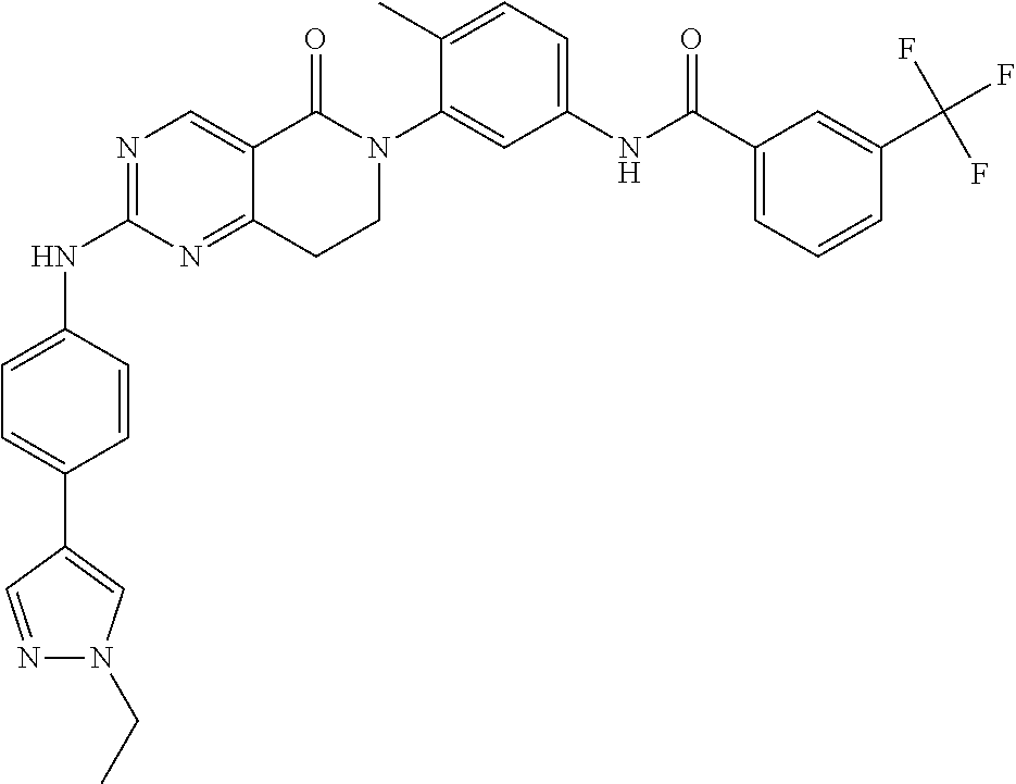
N1=C(NC2=CC=C(C3=CN(CC)N=C3)C=C2)N=C2C(=C1)C(=O)N(C1=CC(NC(C3=CC=CC(C(F)(F)F)=C3)=O)=CC=C1C)CC2
